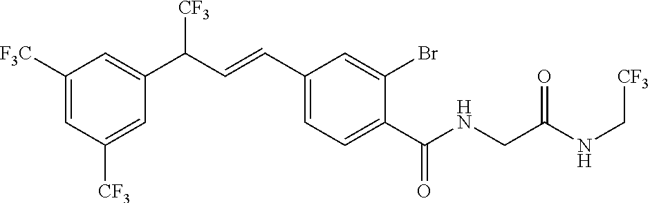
C1([F3C])=CC([CF3])=CC(C(C=CC2=CC=C(C(NCC(NC[CF3])=O)=O)C(Br)=C2)[CF3])=C1
